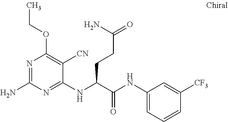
C1(NC(C(NC2=CC=CC([CF3])=C2)=O)CCC(=O)N)=NC(N)=NC(OCC)=C1[CN]
